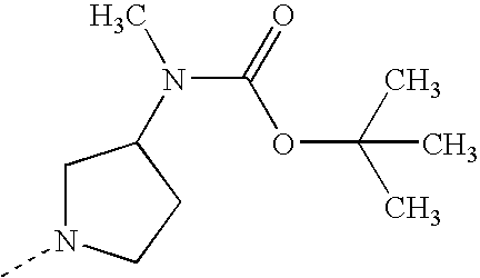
C1N(C)CCC1N(C)C(OC(C)(C)C)=O
